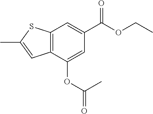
C12=C(C(OC(=O)C)=CC(C(OCC)=O)=C1)C=C(C)S2
